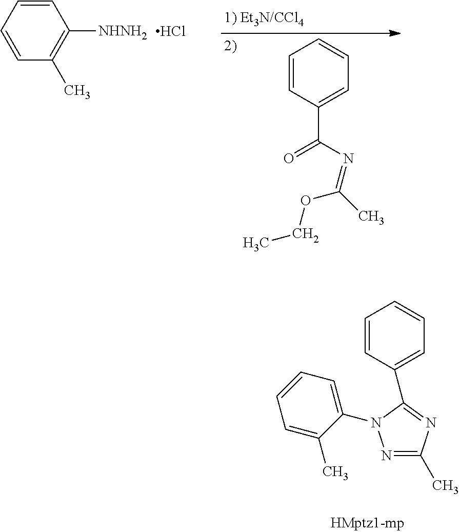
N1=C(C)N=C(C2=CC=CC=C2)N1C1=CC=CC=C1C.C1=CC=CC(C)=C1[NHNH2].Cl.C1=CC(C(N=C(C)OCC)=O)=CC=C1
